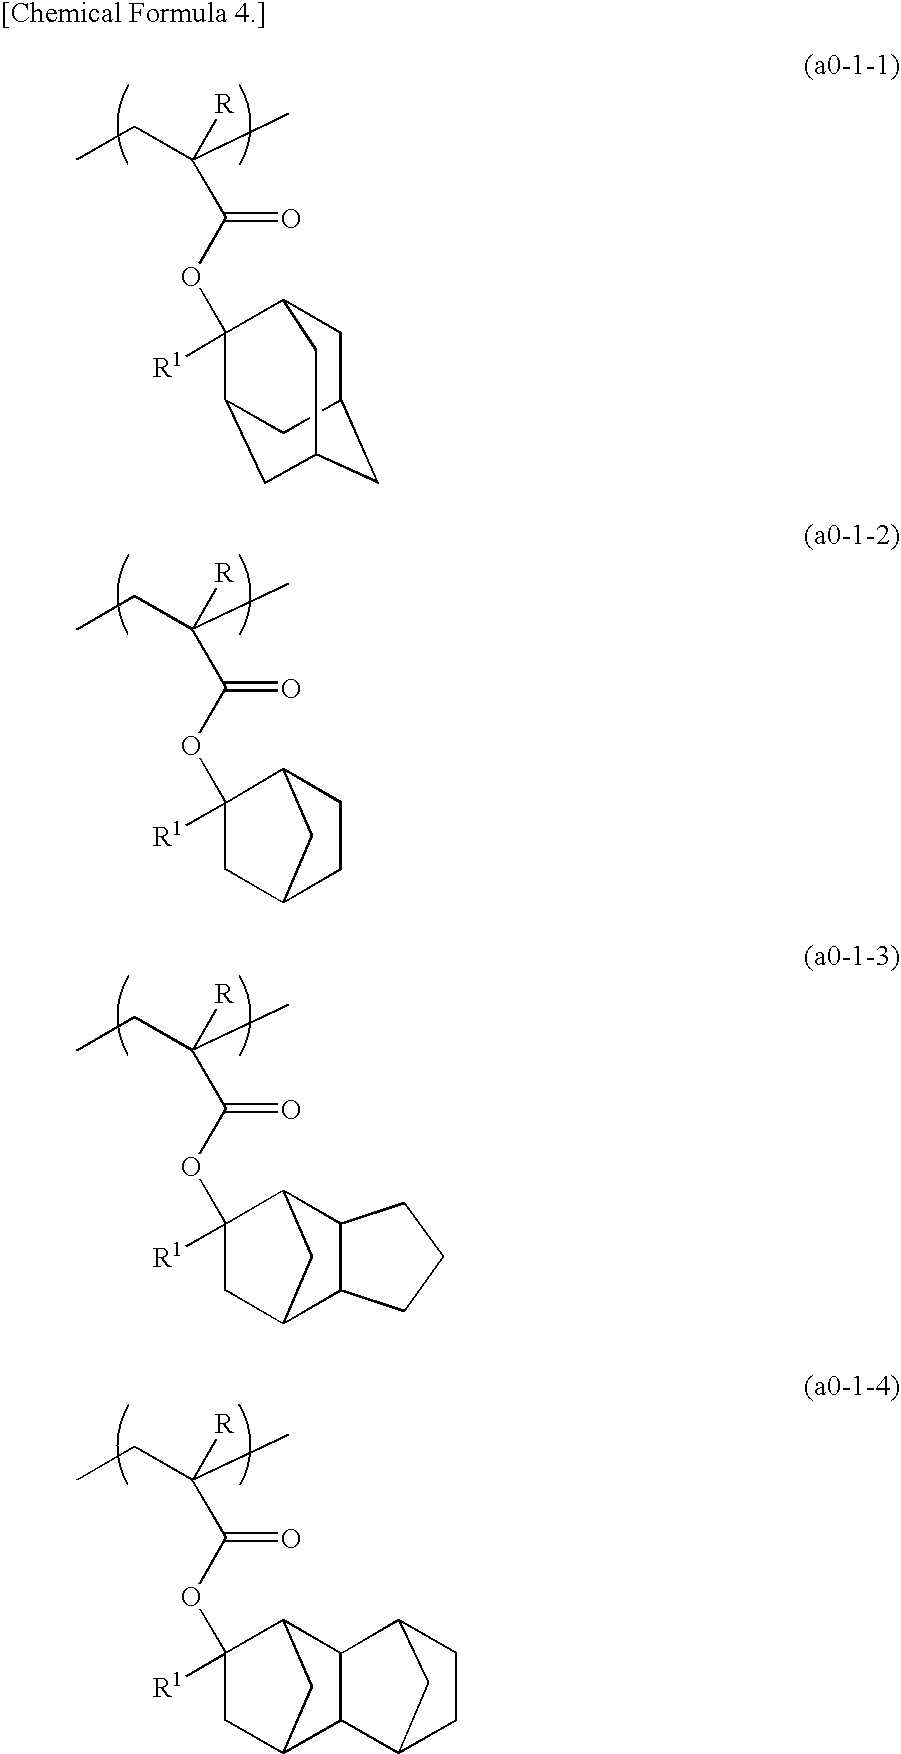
C1C2CC3CC(C([R1])(OC(C([R])(C)CC)=O)C1C3)C2.C1CC2CC([R1])(OC(C([R])(C)CC)=O)C1C2.C12C(C3CC([R1])(OC(C([R])(C)CC)=O)C1C3)CCC2.C12C(C3CC([R1])(OC(C([R])(C)CC)=O)C1C3)C1CCC2C1
